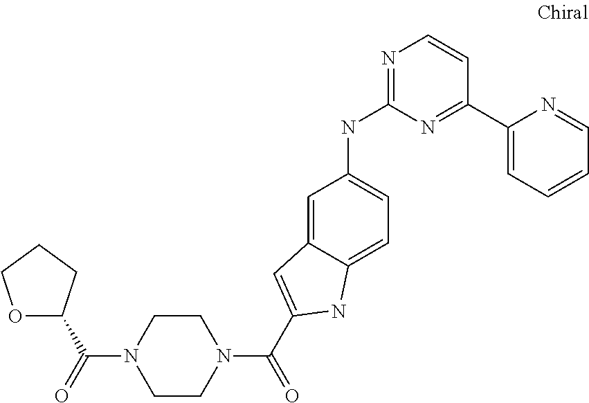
C1(C2=NC(NC3=CC=C4C(=C3)C=C(C(N3CCN(C(C5OCCC5)=O)CC3)=O)N4)=NC=C2)=CC=CC=N1
